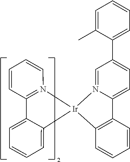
C1=CC=C(C2=CC=C3C4=C([Ir]5(C6=CC=CC=C6C6=N5C=CC=C6)N3=C2)C=CC=C4)C(C)=C1
